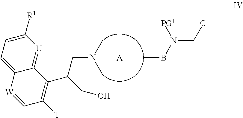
CBN(C[G])[PG1].[A].N(C)(C)CC(C1=C([T])C=[W]C2=CC=C([R1])[U]=C21)CO
